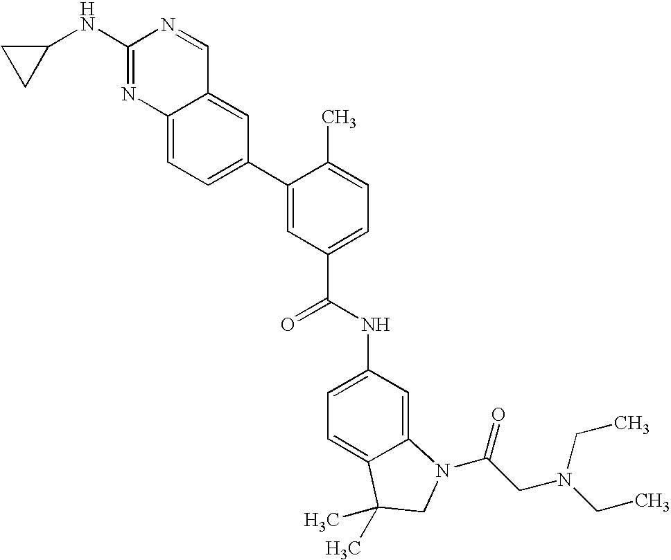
C1(NC2CC2)=NC2=CC=C(C3=CC(C(NC4=CC=C5C(=C4)N(C(CN(CC)CC)=O)CC5(C)C)=O)=CC=C3C)C=C2C=N1
